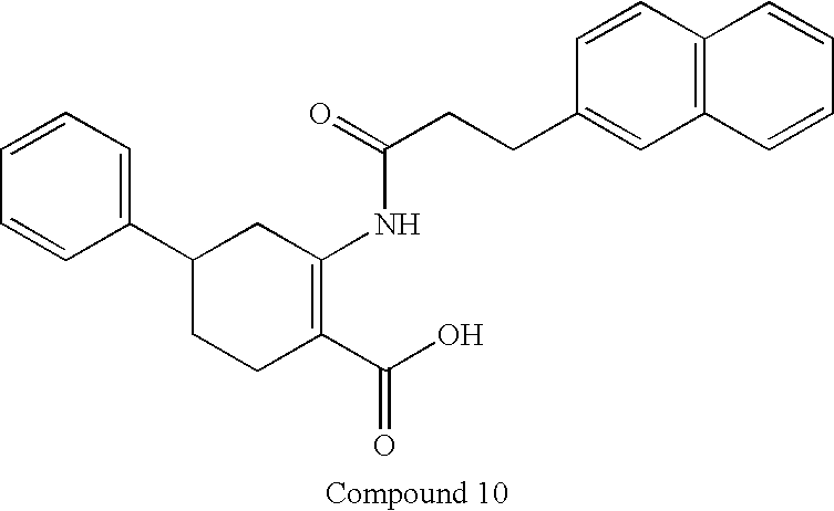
C1(C2CCC(C(O)=O)=C(NC(=O)CCC3=CC4=C(C=C3)C=CC=C4)C2)=CC=CC=C1
